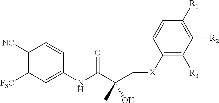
C1([NC])=C([F3C])C=C(NC(C(C[X]C2=C([R3])C([R2])=C([R1])C=C2)(C)O)=O)C=C1
